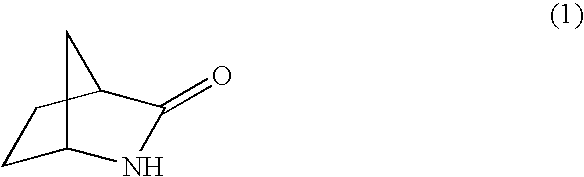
C1C2NC(=O)C(C1)C2
